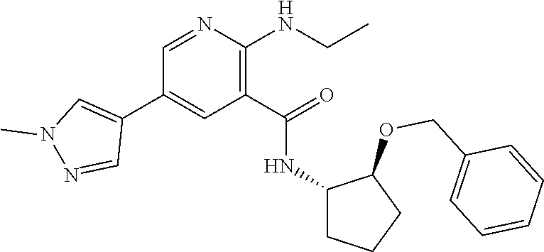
C1(COC2C(NC(C3=C(NCC)N=CC(C4=CN(C)N=C4)=C3)=O)CCC2)=CC=CC=C1
